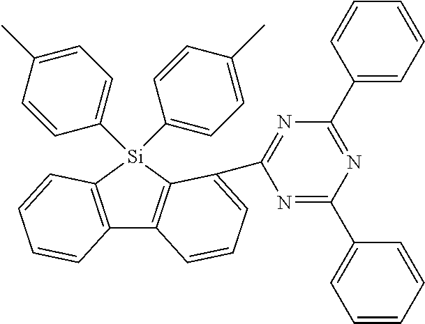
C12=C([Si](C3=CC=C(C)C=C3)(C3=CC=C(C)C=C3)C3=C1C=CC=C3C1=NC(C3=CC=CC=C3)=NC(C3=CC=CC=C3)=N1)C=CC=C2
